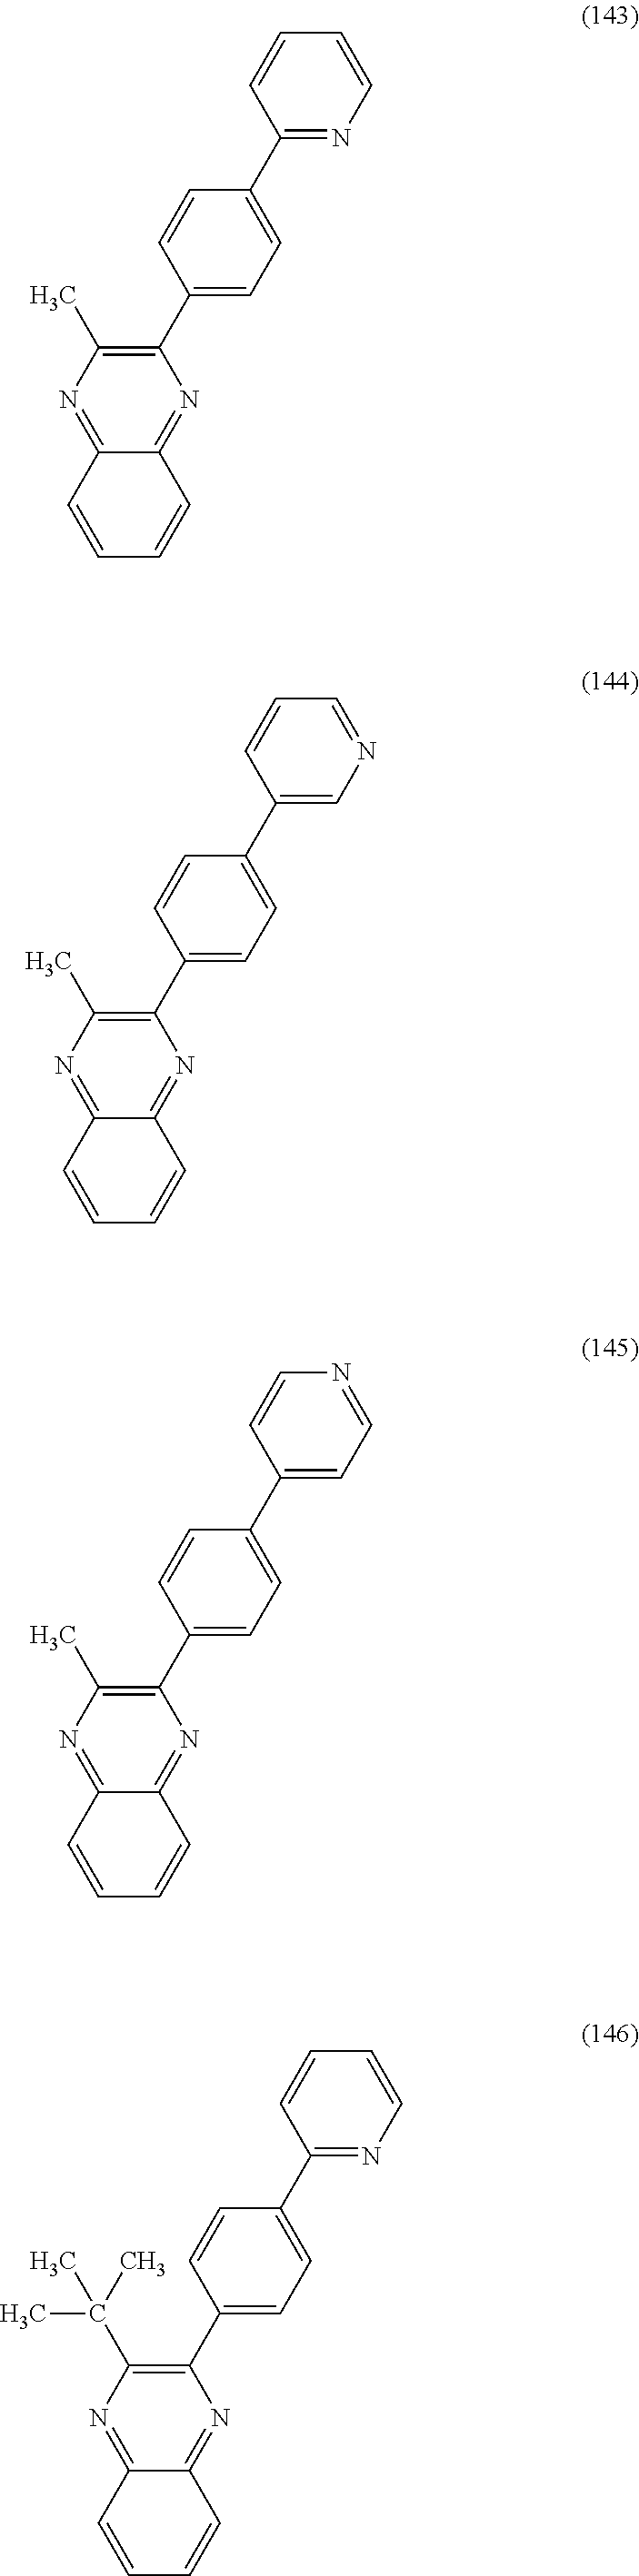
C1(C2=CC=C(C3=NC=CC=C3)C=C2)=C(C)N=C2C(=N1)C=CC=C2.C1(C2=CC=C(C3=CN=CC=C3)C=C2)=C(C)N=C2C(=N1)C=CC=C2.C1(C2=CC=C(C3=CC=NC=C3)C=C2)=C(C)N=C2C(=N1)C=CC=C2.C1(C2=CC=C(C3=NC=CC=C3)C=C2)=C(C(C)(C)C)N=C2C(=N1)C=CC=C2
